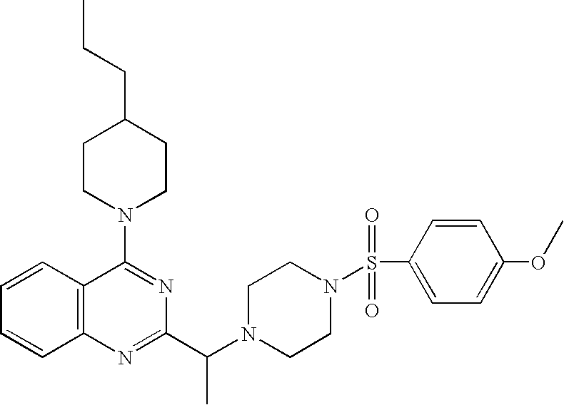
C1=CC2=C(C=C1)N=C(C(N1CCN(S(C3=CC=C(OC)C=C3)(=O)=O)CC1)C)N=C2N1CCC(CCC)CC1
